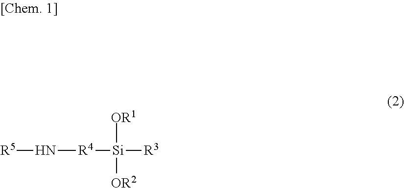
[R5]N[R4][Si]([OR1])([OR2])[R3]
